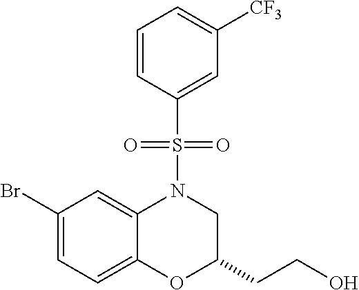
C1(Br)=CC=C2C(=C1)N(S(C1=CC([CF3])=CC=C1)(=O)=O)CC(CCO)O2
